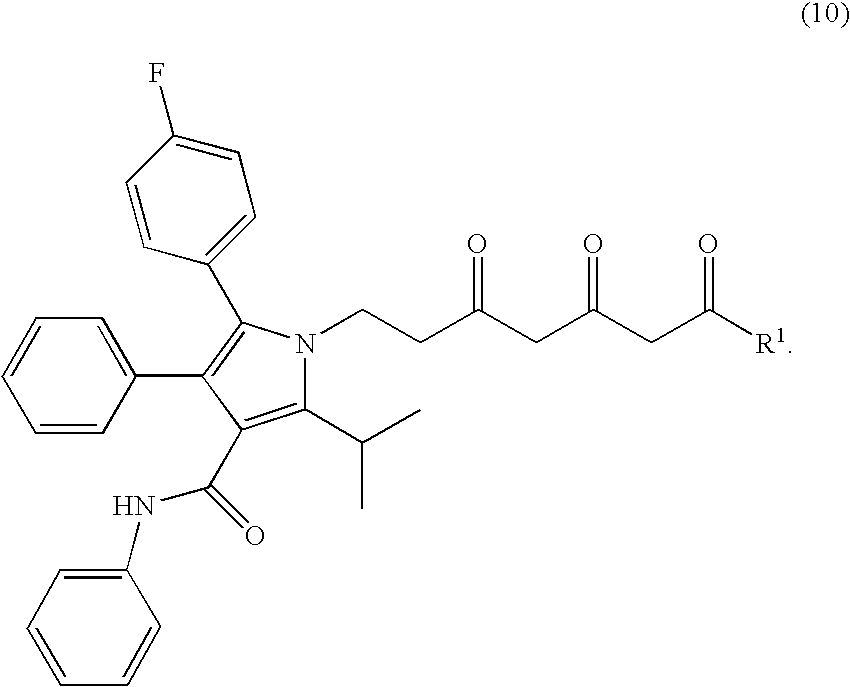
C1(C2=C(C3=CC=C(F)C=C3)N(CCC(CC(CC([R1])=O)=O)=O)C(C(C)C)=C2C(=O)NC2=CC=CC=C2)=CC=CC=C1
